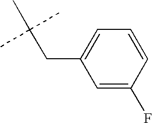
C(CC1=CC=CC(F)=C1)(C)(C)C
